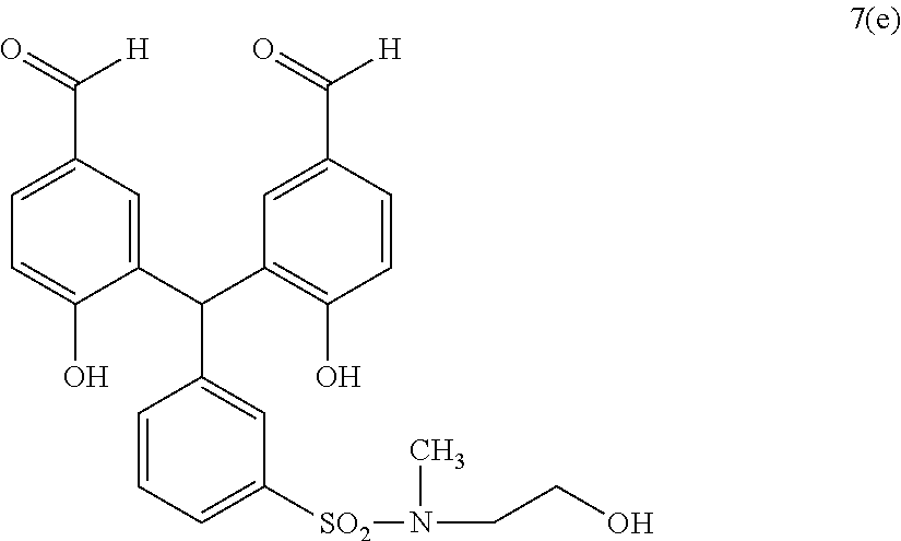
C1=CC=C([SO2]N(C)CCO)C=C1C(C1=CC(C([H])=O)=CC=C1O)C1=C(O)C=CC(C([H])=O)=C1
